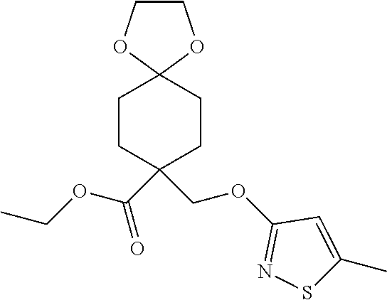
C1COC2(O1)CCC(COC1=NSC(C)=C1)(C(OCC)=O)CC2
